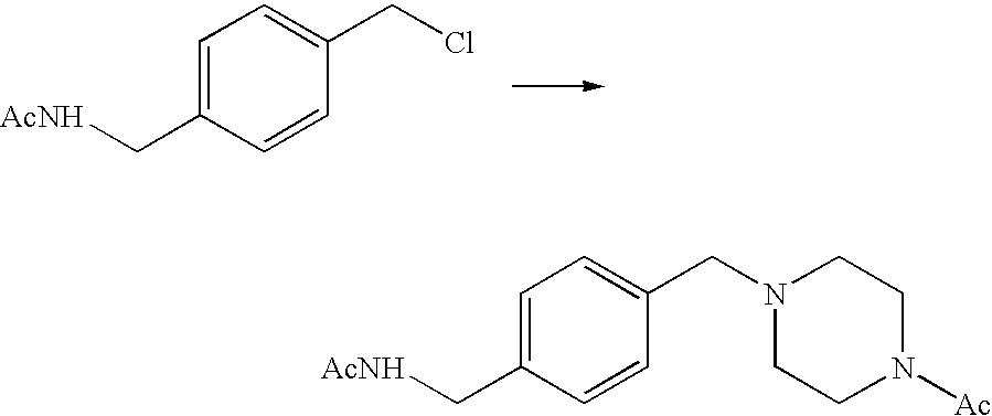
C1=C(C[AcNH])C=CC(CN2CCN([Ac])CC2)=C1.C1=C(C[AcNH])C=CC(CCl)=C1
